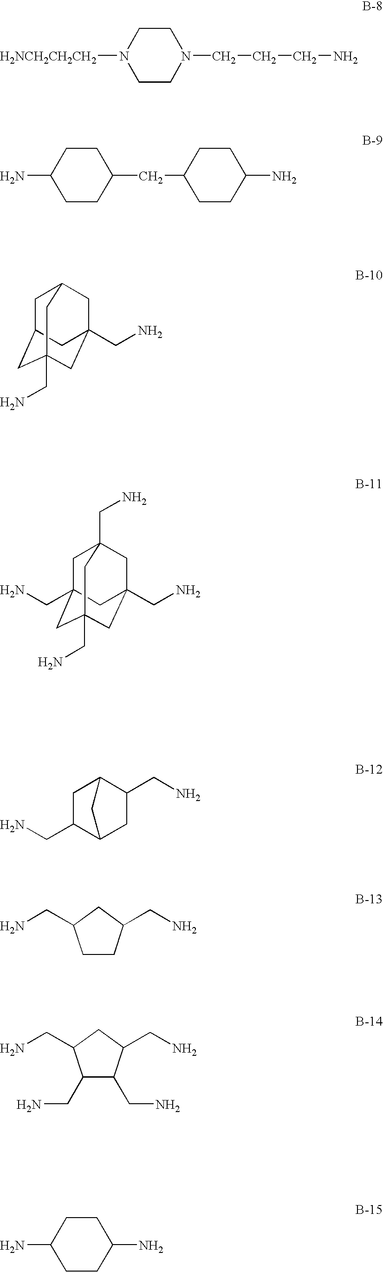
C1CN([H2NCH2CH2CH2])CCN1CCCN.C1CC(CC2CCC(N)CC2)CCC1N.C1C2CC3(CN)CC(CN)(CC1C3)C2.C1C2(CN)CC3(CN)CC(CN)(CC1(CN)C3)C2.C1(CN)C2CC(CN)C(C1)C2.C1CC(CN)CC1CN.C1(CN)C(CN)C(CN)CC1CN.C1CC(N)CCC1N
